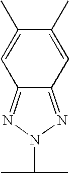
C1(C)=CC2=NN(C(C)C)N=C2C=C1C
